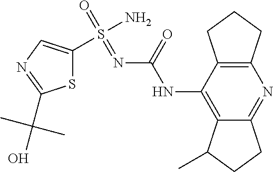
C12=C(C(NC(N=S(=O)(N)C3=CN=C(C(O)(C)C)S3)=O)=C3C(=N1)CCC3C)CCC2
